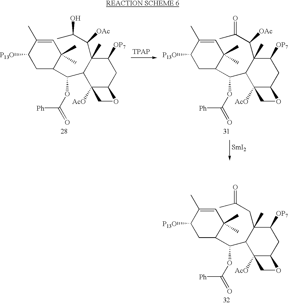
C1(C(C2C(C(C(C)O)[OAc])(C)C([OP7])CC3C2([AcO])CO3)OC(=O)[Ph])C(C)(C)C=C(C)C([P13O])C1.C1(C(C2C(C(C(C)=O)[OAc])(C)C([OP7])CC3C2([AcO])CO3)OC(=O)[Ph])C(C)(C)C=C(C)C([P13O])C1.[SmI2].C1(C(C2C(CC(C)=O)(C)C([OP7])CC3C2([AcO])CO3)OC(=O)[Ph])C(C)(C)C=C(C)C([P13O])C1
